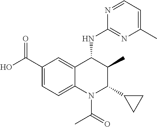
C1(C(=O)O)=CC=C2C(=C1)C(NC1=NC(C)=CC=N1)C(C)C(C1CC1)N2C(C)=O
